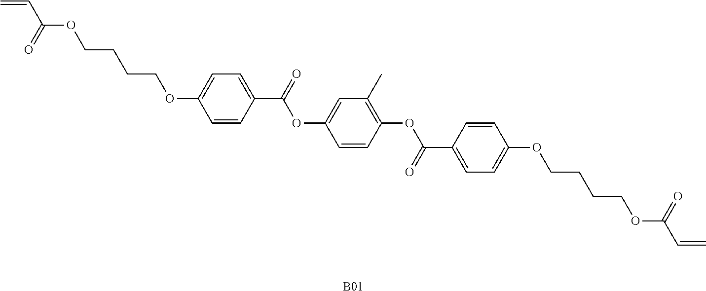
C=CC(OCCCCOC1=CC=C(C(=O)OC2=CC(C)=C(OC(C3=CC=C(OCCCCOC(C=C)=O)C=C3)=O)C=C2)C=C1)=O.[B01]
